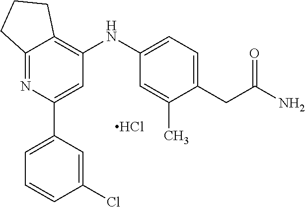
C12=NC(C3=CC=CC(Cl)=C3)=CC(NC3=CC=C(CC(N)=O)C(C)=C3)=C1CCC2.Cl
